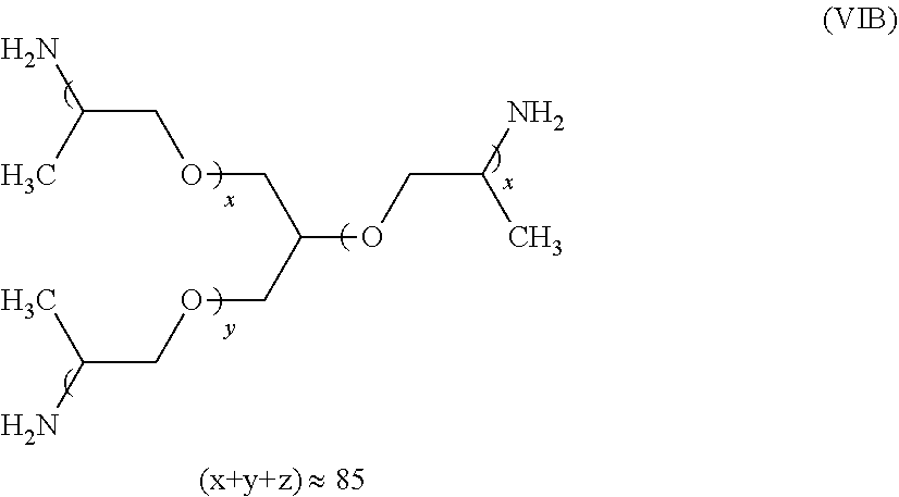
O(C(COCC(N)C)COCC(N)C)CC(N)C
